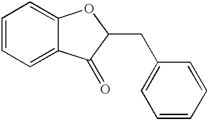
C12=CC=CC=C1C(=O)C(CC1=CC=CC=C1)O2
